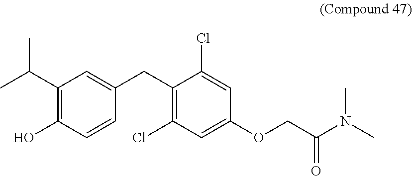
N(C)(C(COC1=CC(Cl)=C(CC2=CC(C(C)C)=C(O)C=C2)C(Cl)=C1)=O)C
